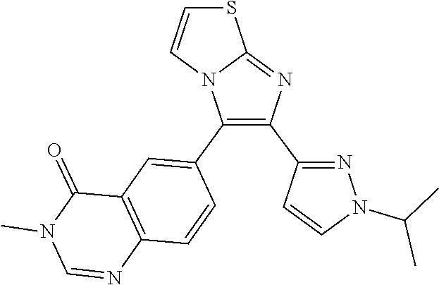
C12=NC(C3=NN(C(C)C)C=C3)=C(C3=CC4=C(C=C3)N=CN(C)C4=O)N1C=CS2
